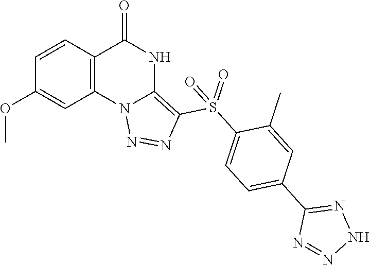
C1(OC)=CC2=C(C=C1)C(=O)NC1=C(S(C3=CC=C(C4=NNN=N4)C=C3C)(=O)=O)N=NN21
